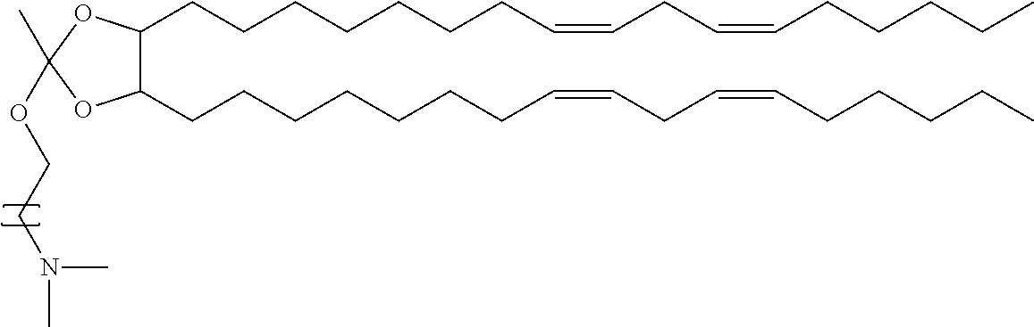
C1(CCCCCCCC=CCC=CCCCCC)C(CCCCCCCC=CCC=CCCCCC)OC(C)(OCCN(C)C)O1
